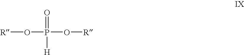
[R]OP(O[R])(=O)[H]
